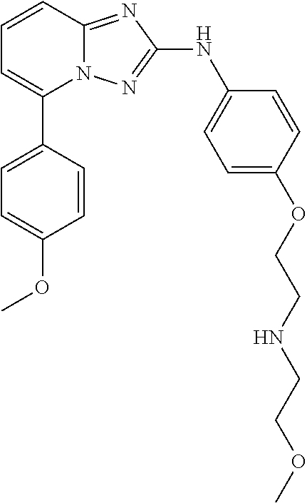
N12C(=NC(NC3=CC=C(OCCNCCOC)C=C3)=N1)C=CC=C2C1=CC=C(OC)C=C1
